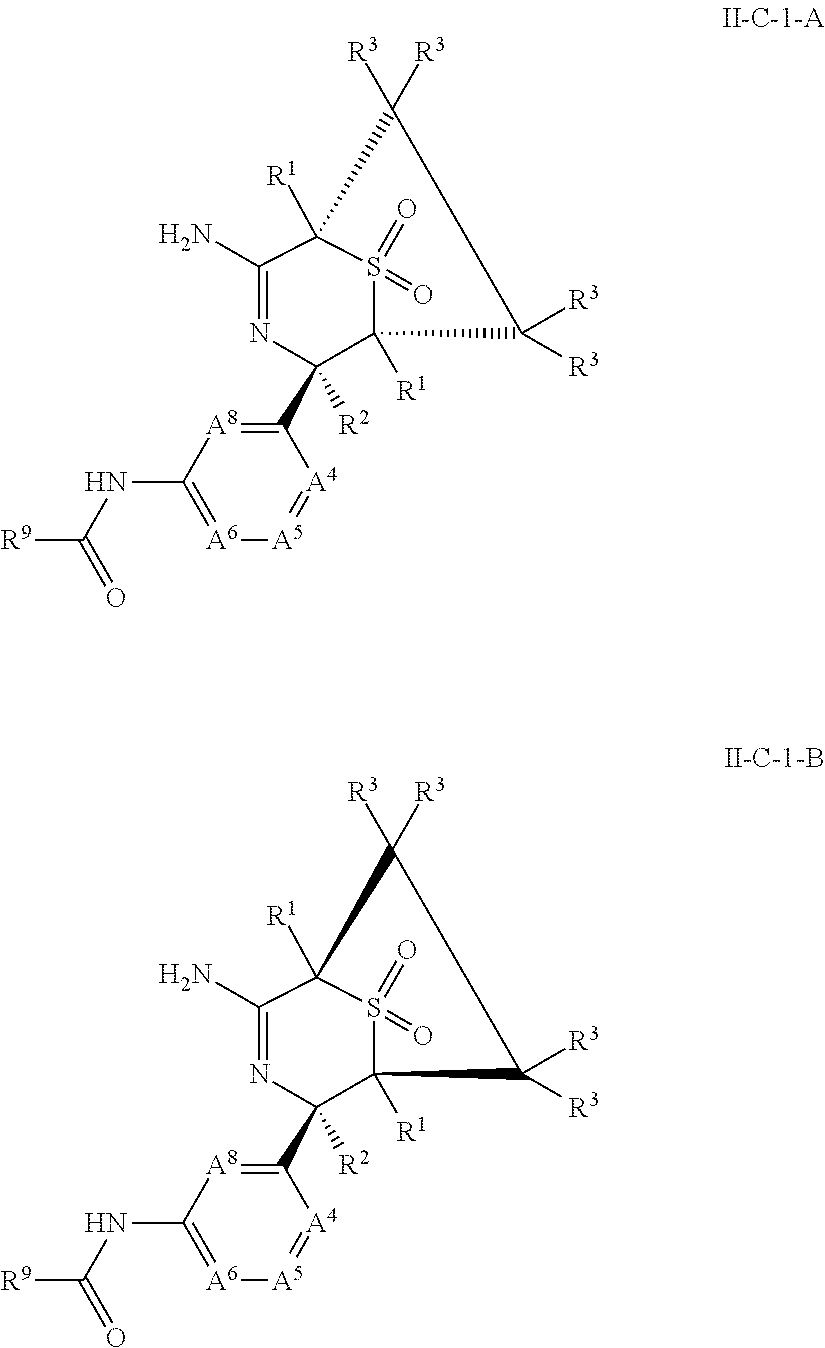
C1(N)=NC([R2])(C2=[A8]C(NC([R9])=O)=[A6][A5]=[A4]2)C2([R1])S(=O)(=O)C1([R1])C([R3])([R3])C2([R3])[R3].C1(N)=NC([R2])(C2=[A8]C(NC([R9])=O)=[A6][A5]=[A4]2)C2([R1])S(=O)(=O)C1([R1])C([R3])([R3])C2([R3])[R3]
